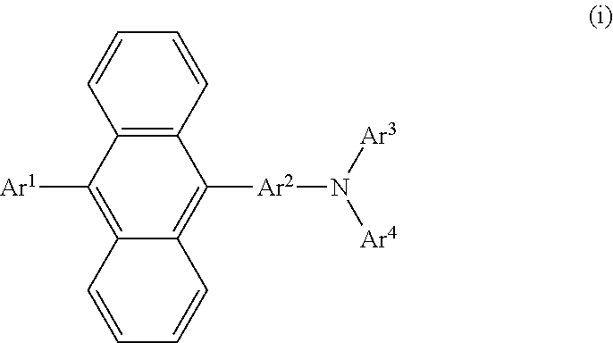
C12=C(C=CC=C1)C([Ar2]N([Ar4])[Ar3])=C1C(=C2[Ar1])C=CC=C1
